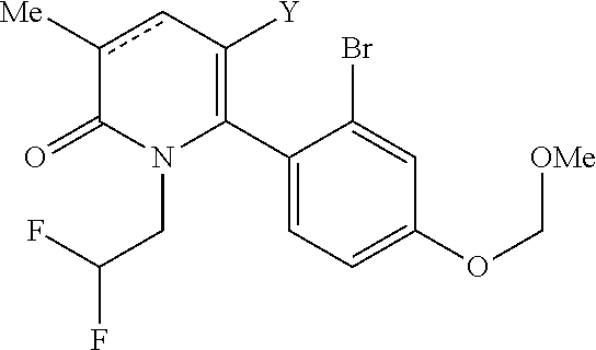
C1(C2=C([Y])cc([Me])C(=O)N2CC(F)F)=CC=C(OC[OMe])C=C1Br
